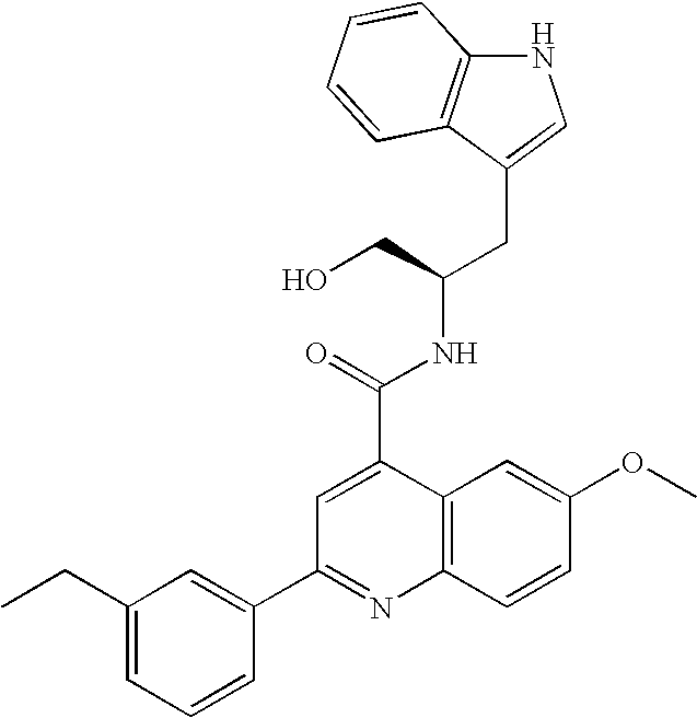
N1C2=C(C(CC(NC(C3=CC(C4=CC(CC)=CC=C4)=NC4=C3C=C(OC)C=C4)=O)CO)=C1)C=CC=C2
